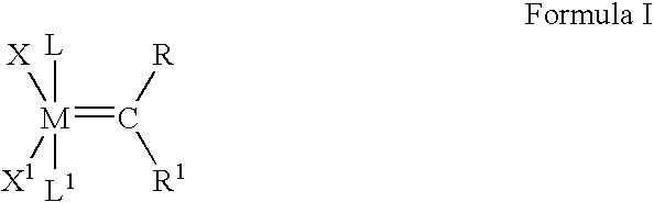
[M](=C([R])[R1])([L])([X])([L1])[X1]
